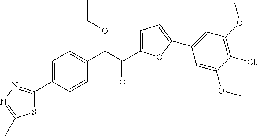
C1=C(C2=NN=C(C)S2)C=CC(C(C(C2=CC=C(C3=CC(OC)=C(Cl)C(OC)=C3)O2)=O)OCC)=C1
